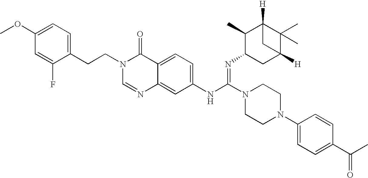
C1(CCN2C=NC3=CC(NC(N4CCN(C5=CC=C(C(C)=O)C=C5)CC4)=NC4CC5([H])C(C)(C)C([H])(C4C)C5)=CC=C3C2=O)=CC=C(OC)C=C1F
